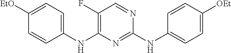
C1([EtO])=CC=C(NC2=C(F)C=NC(NC3=CC=C([OEt])C=C3)=N2)C=C1
